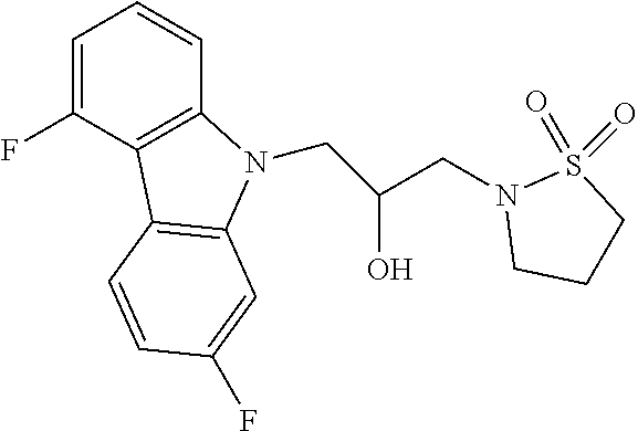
C1=C(F)C2=C(C=C1)N(CC(CN1CCCS1(=O)=O)O)C1=C2C=CC(F)=C1
